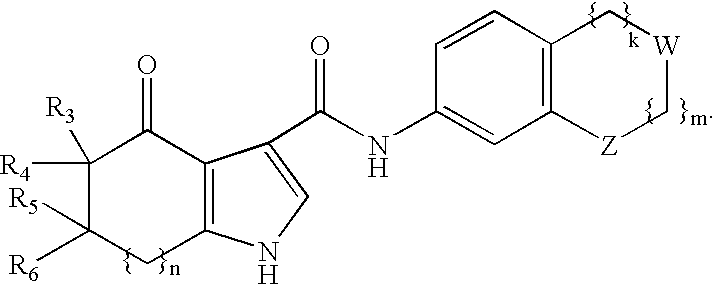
C12=C(C(C(=O)NC3=CC4=C(C=C3)C[W]C[Z]4)=CN1)C(=O)C([R4])([R3])C([R6])([R5])C2
